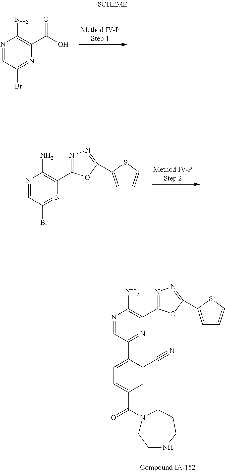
N1=CC(Br)=NC(C(O)=O)=C1N.N1=CC(Br)=NC(C2=NN=C(C3=CC=CS3)O2)=C1N.N1=CC(C2=CC=C(C(=O)N3CCNCCC3)C=C2C#N)=NC(C2=NN=C(C3=CC=CS3)O2)=C1N
